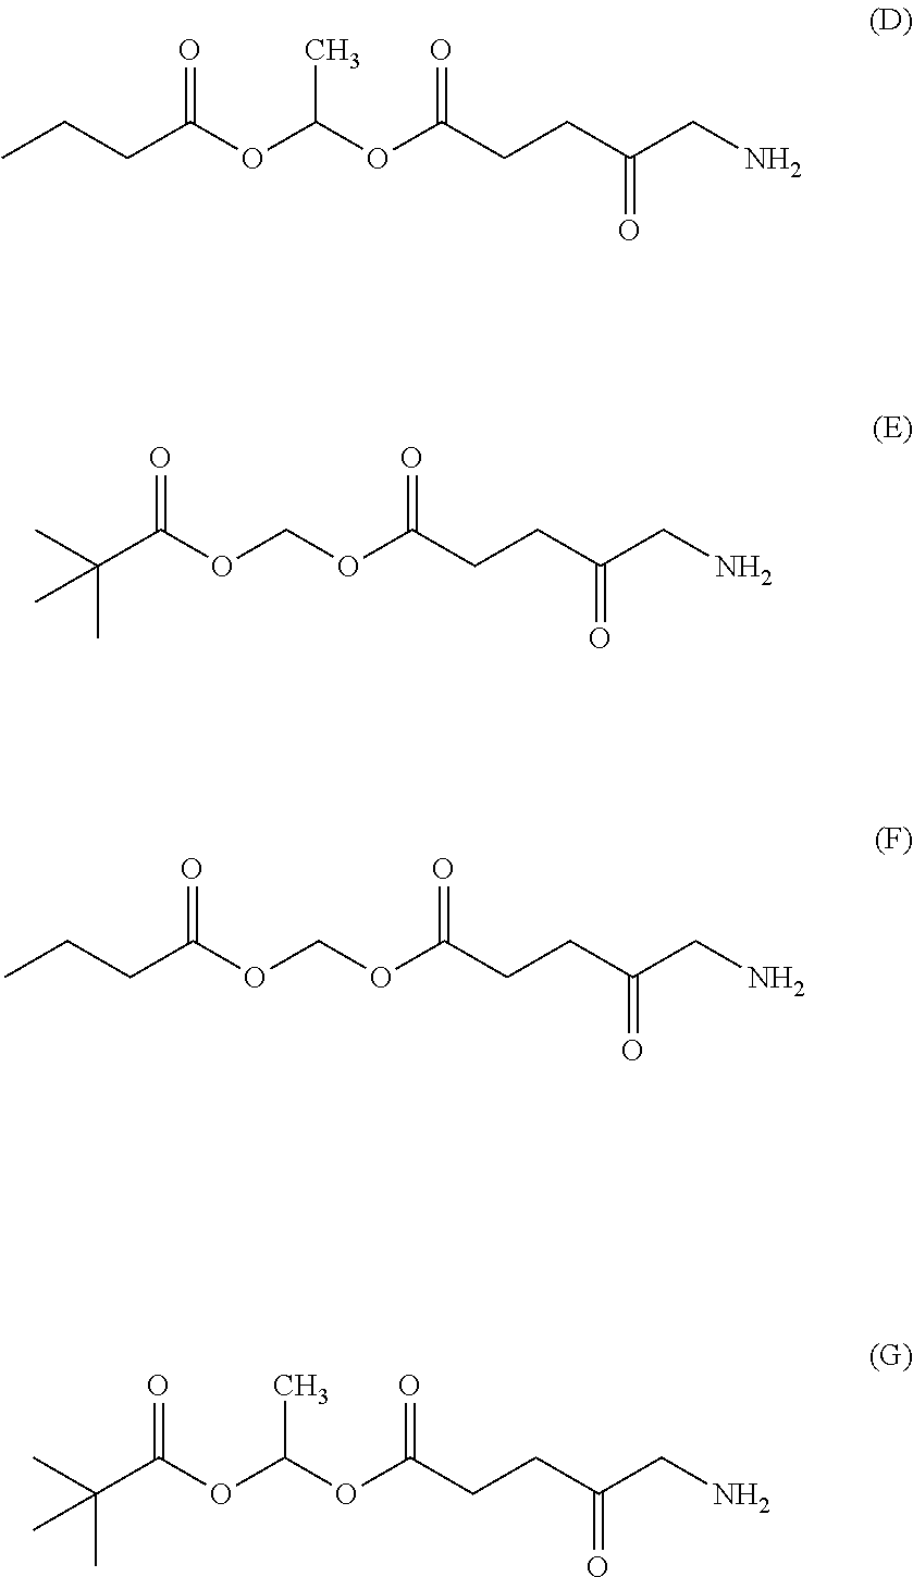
C(OC(OC(CCC(=O)CN)=O)C)(=O)CCC.C(OCOC(CCC(=O)CN)=O)(=O)C(C)(C)C.C(OCOC(CCC(=O)CN)=O)(=O)CCC.C(OC(OC(CCC(=O)CN)=O)C)(=O)C(C)(C)C
